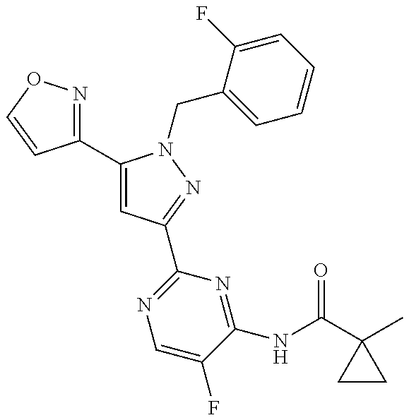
C1(C2=CC(C3=NC=C(F)C(NC(C4(C)CC4)=O)=N3)=NN2CC2=CC=CC=C2F)=NOC=C1
